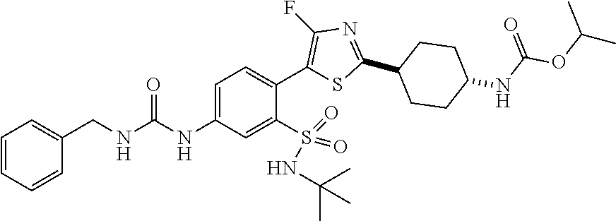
C1=C(NC(=O)NCC2=CC=CC=C2)C=C(S(=O)(=O)NC(C)(C)C)C(C2=C(F)N=C(C3CCC(NC(OC(C)C)=O)CC3)S2)=C1
